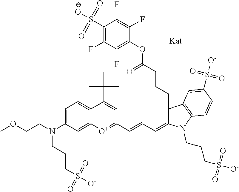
COCCN(CCCS([O-])(=O)=O)C1=CC=C2C(=C1)[O+]=C(C=CC=C1C(C)(CCCC(=O)OC3=C(F)C(F)=C(S([O-])(=O)=O)C(F)=C3F)C3=C(N1CCCS([O-])(=O)=O)C=CC(S([O-])(=O)=O)=C3)C=C2C(C)(C)C
